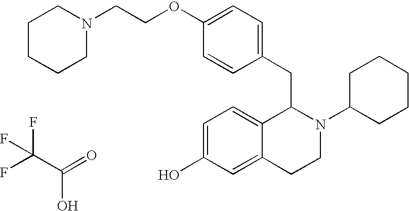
C1=C(OCCN2CCCCC2)C=CC(CC2C3=CC=C(O)C=C3CCN2C2CCCCC2)=C1.FC(C(=O)O)(F)F
